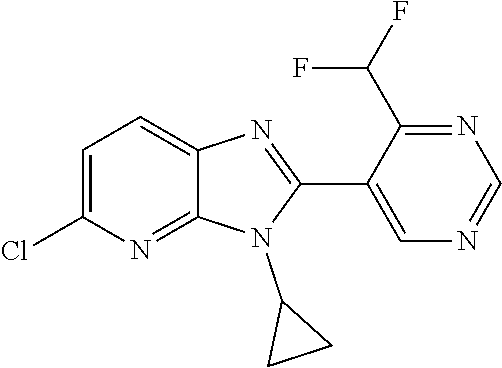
C1=C(Cl)N=C2C(=C1)N=C(C1=CN=CN=C1C(F)F)N2C1CC1
